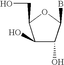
C1(O)C(O)C(B)OC1CO
